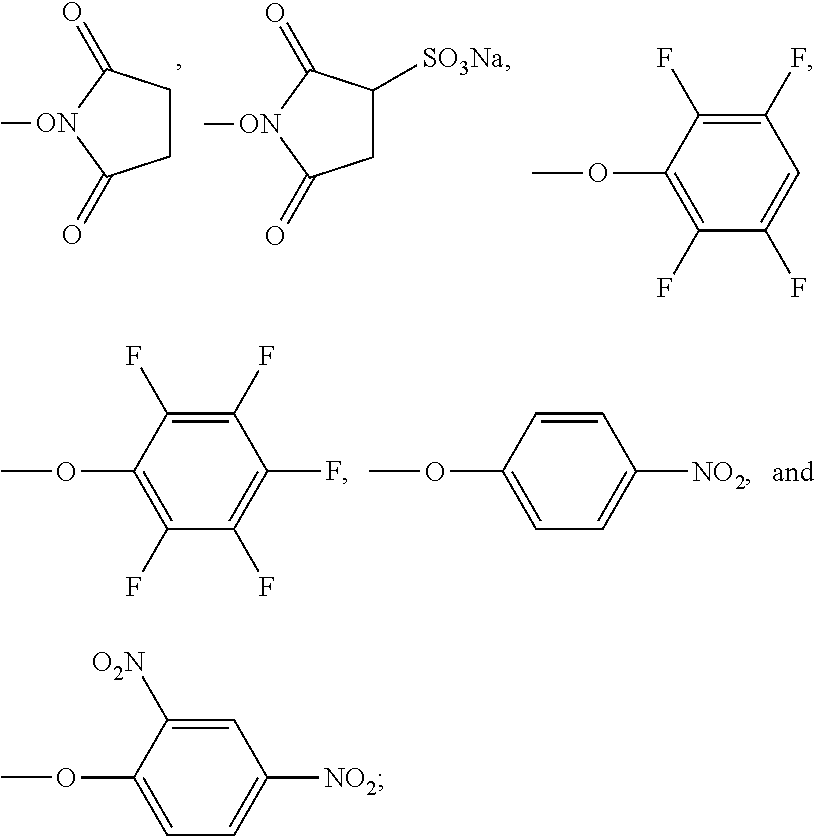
C1CC(=O)[ON](C)C1=O.C1C([SO3Na])C(=O)[ON](C)C1=O.C1(F)=C(OC)C(F)=C(F)C=C1F.C1(F)=C(OC)C(F)=C(F)C(F)=C1F.C1=C(OC)C=CC([NO2])=C1.C1=C(OC)C([O2N])=CC([NO2])=C1
